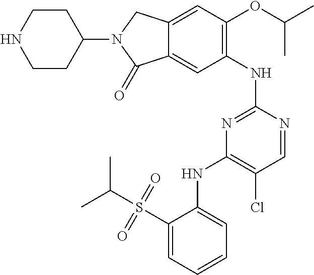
C1(NC2=NC(NC3=CC=CC=C3S(C(C)C)(=O)=O)=C(Cl)C=N2)=C(OC(C)C)C=C2C(=C1)C(=O)N(C1CCNCC1)C2
